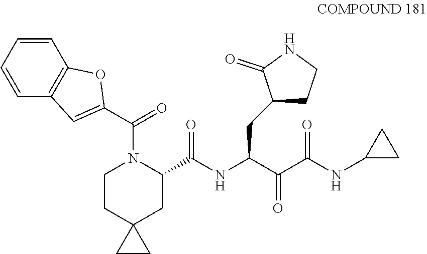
C1=CC2=C(C=C1)OC(C(=O)N1CCC3(CC1C(NC(C(C(NC1CC1)=O)=O)CC1CCNC1=O)=O)CC3)=C2
